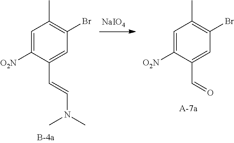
C1=C([O2N])C(C=CN(C)C)=CC(Br)=C1C.C1=C([O2N])C(C=O)=CC(Br)=C1C.[NaIO4]
